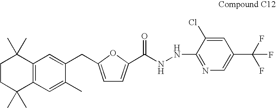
C12=C(C=C(C)C(CC3=CC=C(C(NNC4=NC=C(C(F)(F)F)C=C4Cl)=O)O3)=C1)C(C)(C)CCC2(C)C
